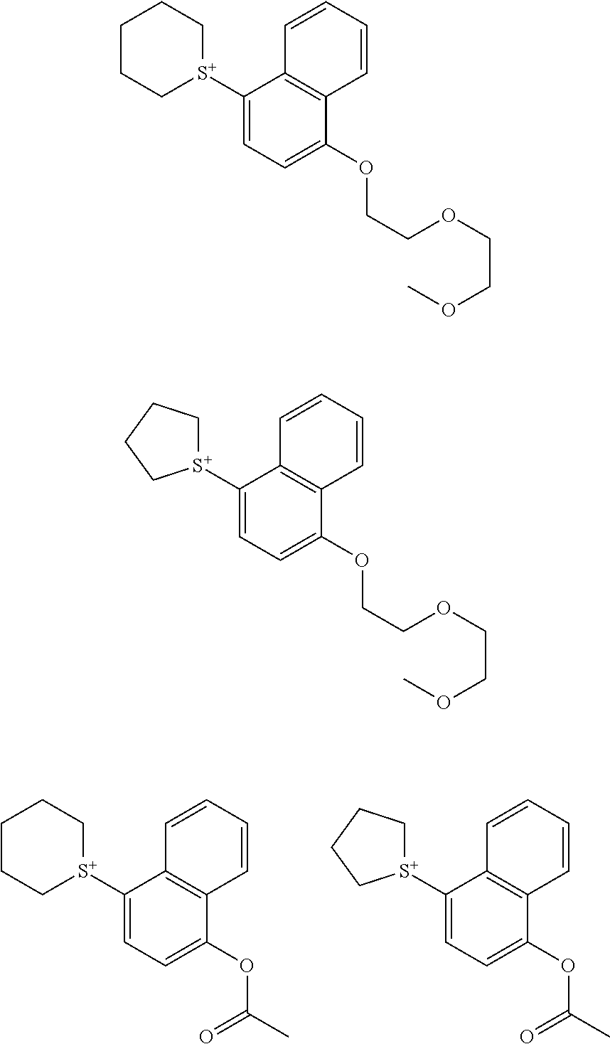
[S+]1(C2=CC=C(OCCOCCOC)C3=C2C=CC=C3)CCCCC1.[S+]1(C2=CC=C(OC(C)=O)C3=C2C=CC=C3)CCCCC1.[S+]1(C2=CC=C(OC(C)=O)C3=C2C=CC=C3)CCCC1.[S+]1(C2=CC=C(OCCOCCOC)C3=C2C=CC=C3)CCCC1
